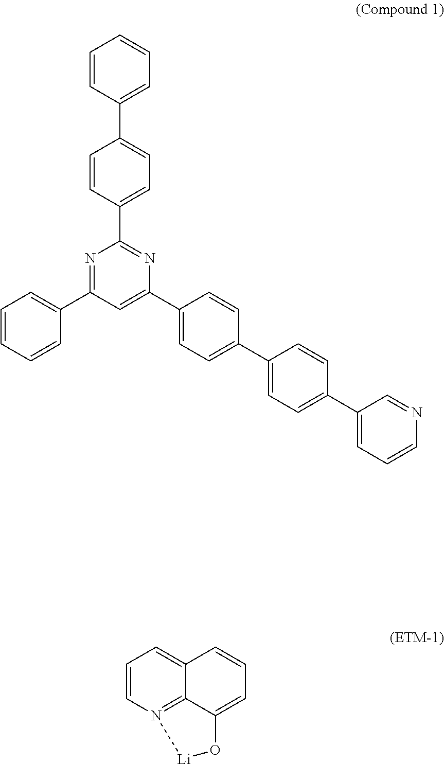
C1=CC(C2=CC=C(C3=NC(C4=CC=C(C5=CC=C(C6=CC=CN=C6)C=C5)C=C4)=CC(C4=CC=CC=C4)=N3)C=C2)=CC=C1.C1=CN2=C3C(=C1)C=CC=C3O[Li]2
